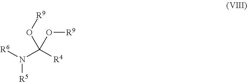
O(C(O[R9])(N([R6])[R5])[R4])[R9]
